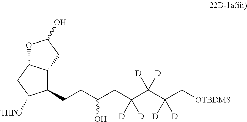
C(CC(C(C(C[OTBDMS])([D])[D])([D])[D])([D])[D])(CCC1C2C(CC1[THPO])OC(O)C2)O
